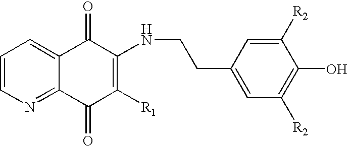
C1=CC=C2C(=N1)C(=O)C([R1])=C(NCCC1=CC([R2])=C(O)C([R2])=C1)C2=O
